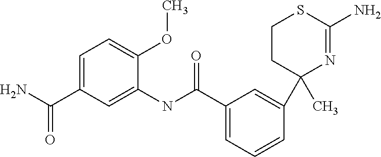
C1(C)(C2=CC(C(NC3=CC(C(N)=O)=CC=C3OC)=O)=CC=C2)N=C(N)SCC1
